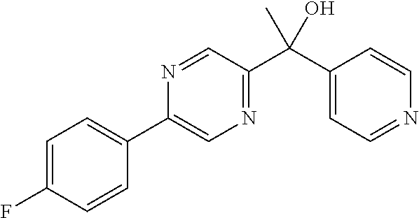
C1=C(F)C=CC(C2=CN=C(C(C3=CC=NC=C3)(O)C)C=N2)=C1
